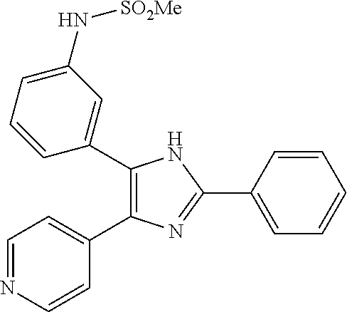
C1(C2=CC(N[SO2Me])=CC=C2)=C(C2=CC=NC=C2)N=C(C2=CC=CC=C2)N1
